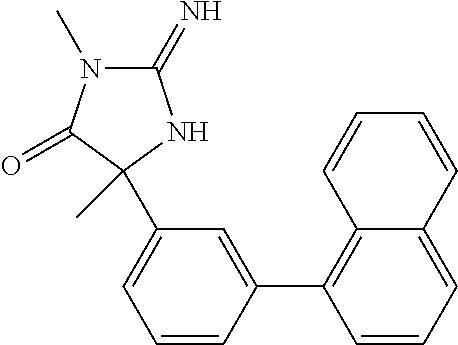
C1(=N)N(C)C(=O)C(C)(C2=CC=CC(C3=C4C(=CC=C3)C=CC=C4)=C2)N1
